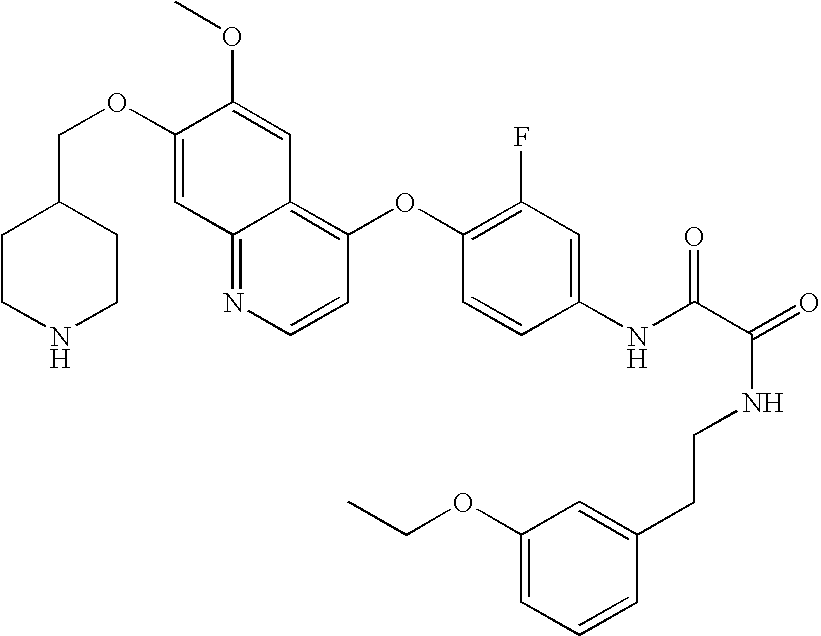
C(OC1=CC2=NC=CC(OC3=C(F)C=C(NC(C(=O)NCCC4=CC(OCC)=CC=C4)=O)C=C3)=C2C=C1OC)C1CCNCC1
